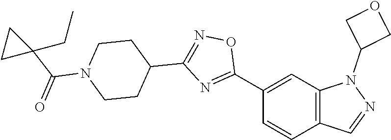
C1(C2=NC(C3CCN(C(C4(CC)CC4)=O)CC3)=NO2)=CC2=C(C=C1)C=NN2C1COC1
